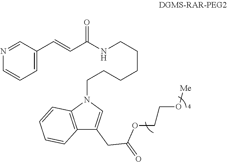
C1(C=CC(=O)NCCCCCCN2C3=C(C(CC(OCCO[Me])=O)=C2)C=CC=C3)=CC=CN=C1
